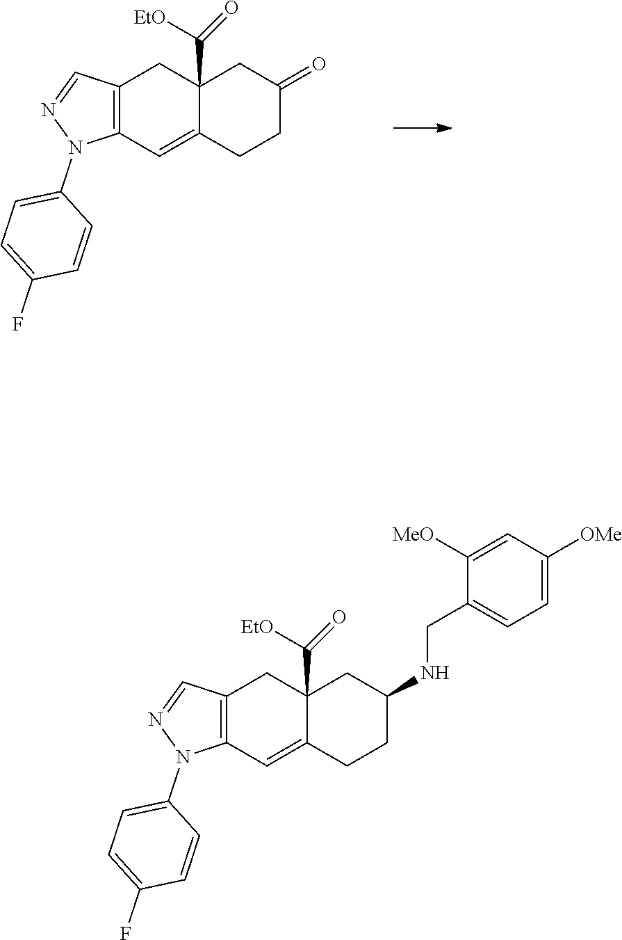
C12=C(C=C3C(C(=O)[EtO])(C1)CC(NCC1=CC=C([OMe])C=C1[MeO])CC3)N(C1=CC=C(F)C=C1)N=C2.C12=C(C=C3C(C(=O)[EtO])(C1)CC(=O)CC3)N(C1=CC=C(F)C=C1)N=C2
